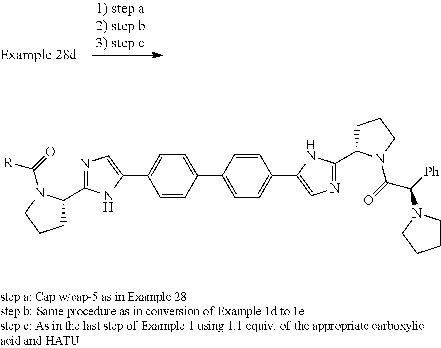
C1=CC(C2=CC=C(C3=CN=C(C4CCCN4C(=O)C([Ph])N4CCCC4)N3)C=C2)=CC=C1C1=CN=C(C2CCCN2C(=O)[R])N1
